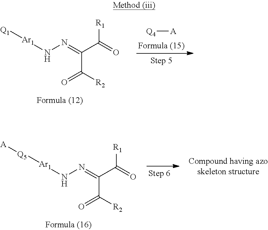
[Q1][Ar1]NN=C(C(=O)[R1])C([R2])=O.[Q4][A].[Q5]([Ar1]NN=C(C(=O)[R1])C([R2])=O)[A]
